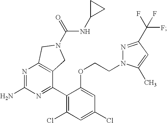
N1=C(N)N=C(C2=C(Cl)C=C(Cl)C=C2OCCN2N=C(C(F)(F)F)C=C2C)C2=C1CN(C(NC1CC1)=O)C2
